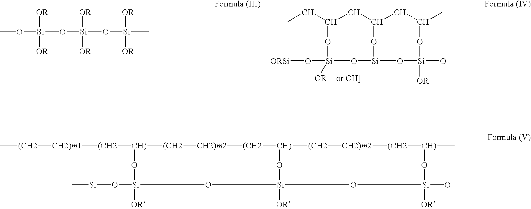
CCC1CC2CC(C)O[Si](O)([OR])O[Si](O2)O[Si](O[ORSi])([OR])O1.CO[Si](O[Si](O[Si](C)([OR])[OR])([OR])[OR])([OR])[OR].C[(CH2][CH2)m1][(CH2][CH)]1[(CH2][CH2)m2][(CH2][CH)]2[(CH2][CH2)m2][(CH2][CH)](C)O[Si]([OR])(O)O[Si]([OR])(O2)O[Si](O[Si]C)([OR])O1
